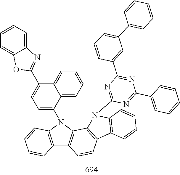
C12=C(N(C3=CC=C(C4=NC5=CC=CC=C5O4)C4=CC=CC=C34)C3=C1C=CC1=C3N(C3=NC(C4=CC(C5=CC=CC=C5)=CC=C4)=NC(C4=CC=CC=C4)=N3)C3=C1C=CC=C3)C=CC=C2
